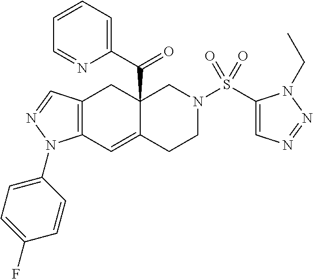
C12=C(C=NN1C1=CC=C(F)C=C1)CC1(C(C3=CC=CC=N3)=O)C(=C2)CCN(S(C2=CN=NN2CC)(=O)=O)C1
